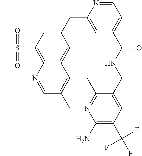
C1(CC2=CC(C(NCC3=CC(C(F)(F)F)=C(N)N=C3C)=O)=CC=N2)=CC(S(C)(=O)=O)=C2C(=C1)C=C(C)C=N2
